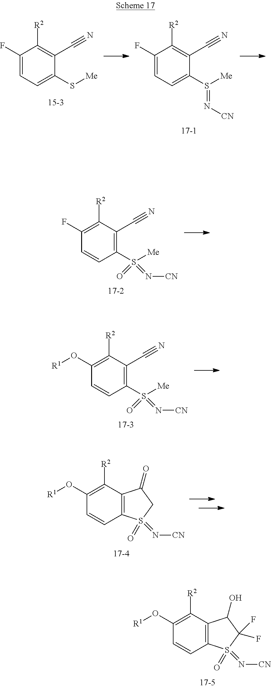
C1(O[R1])=C([R2])C2=C(C=C1)S(=O)(=N[CN])C(F)(F)C2O.C1(F)=CC=C(S[Me])C(C#N)=C1[R2].C1(F)=CC=C(S([Me])=N[CN])C(C#N)=C1[R2].C1(F)=C([R2])C(C#N)=C(S([Me])(=N[CN])=O)C=C1.C1(O[R1])=C([R2])C(C#N)=C(S([Me])(=N[CN])=O)C=C1.C1(O[R1])=C([R2])C2=C(C=C1)S(=O)(=N[CN])CC2=O
